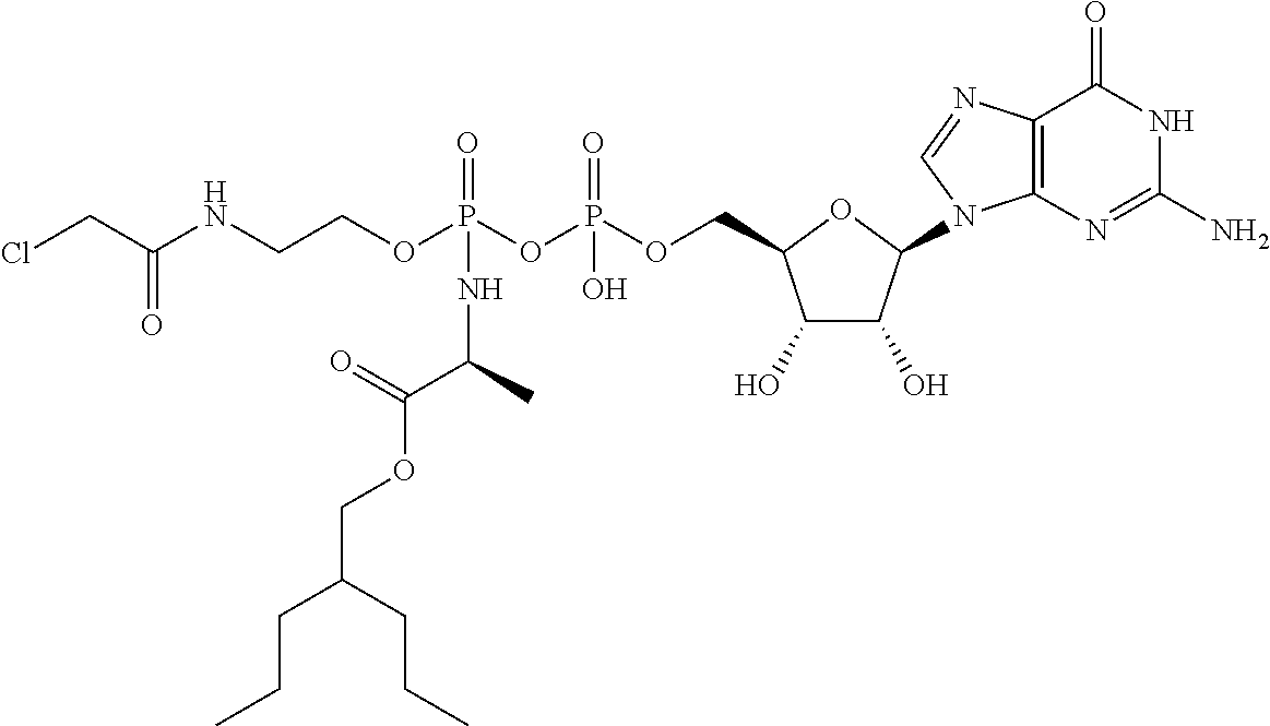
C12=C(N=C(N)NC1=O)N(C1C(O)C(O)C(COP(OP(OCCNC(=O)CCl)(=O)NC(C(=O)OCC(CCC)CCC)C)(=O)O)O1)C=N2
